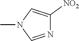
N1=CN(C)C=C1[NO2]
